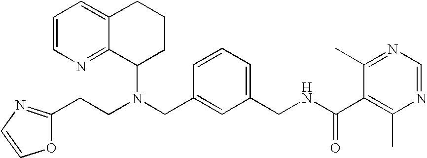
N(CC1=CC(CNC(C2=C(C)N=CN=C2C)=O)=CC=C1)(C1CCCC2=CC=CN=C12)CCC1=NC=CO1
